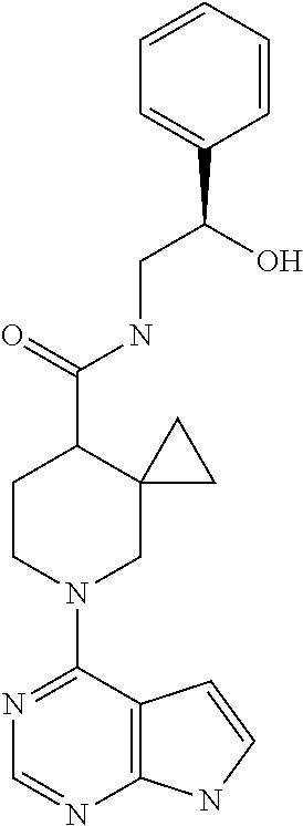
N1=C(N2CC3(C(C(=O)NCC(C4=CC=CC=C4)O)CC2)CC3)C2=C(N=C1)NC=C2
